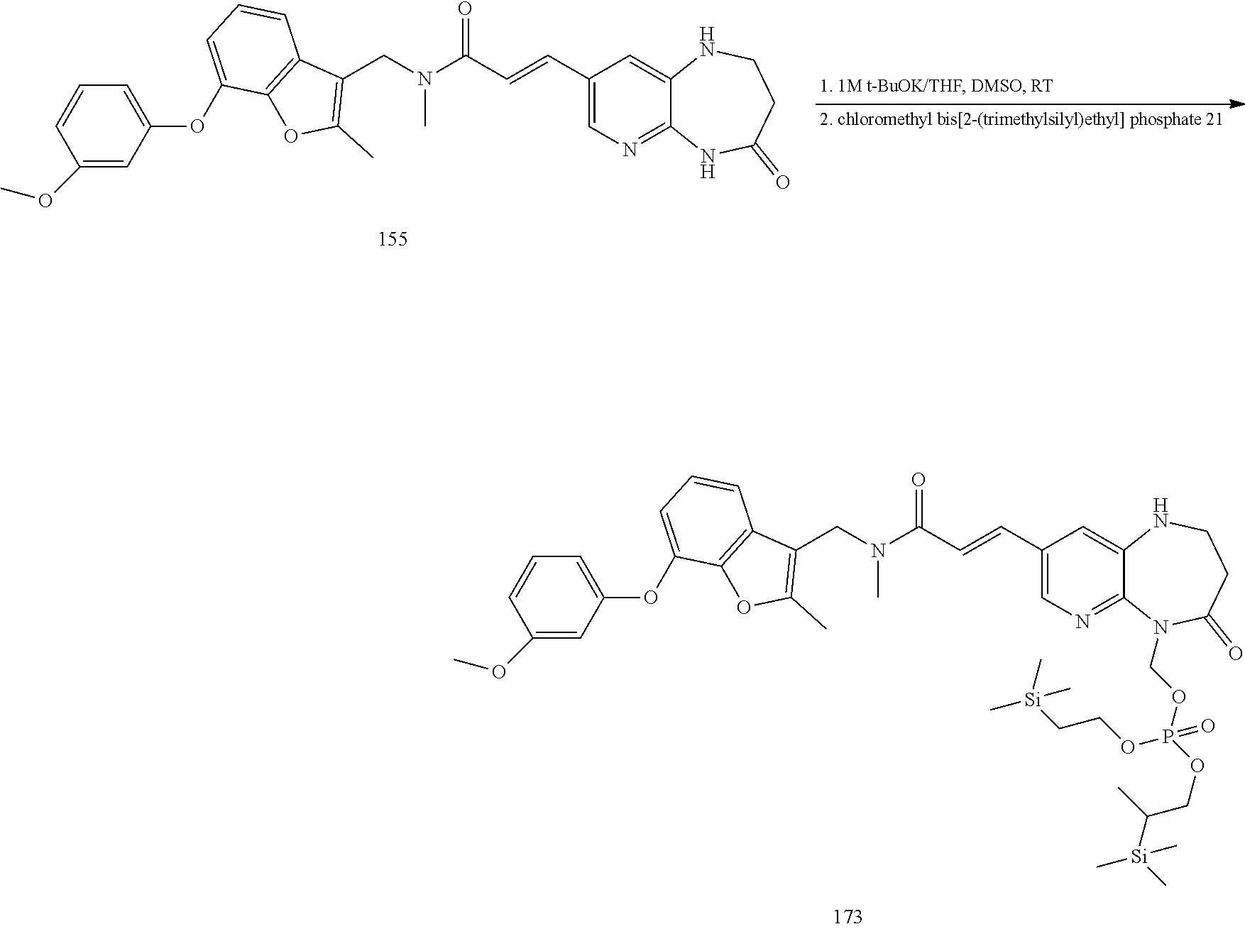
N(C)(CC1=C(C)OC2=C1C=CC=C2OC1=CC=CC(OC)=C1)C(C=CC1=CN=C2C(=C1)NCCC(=O)N2)=O.C(OP(OCC(C)[Si](C)(C)C)(OCC[Si](C)(C)C)=O)N1C2=NC=C(C=CC(N(C)CC3=C(C)OC4=C3C=CC=C4OC3=CC=CC(OC)=C3)=O)C=C2NCCC1=O
